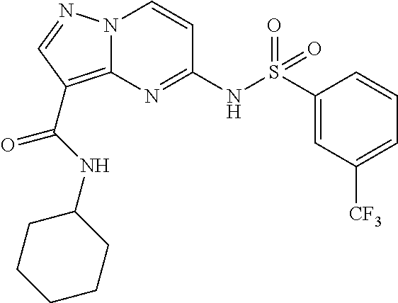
N(C1=NC2=C(C(=O)NC3CCCCC3)C=NN2C=C1)S(C1=CC([CF3])=CC=C1)(=O)=O
